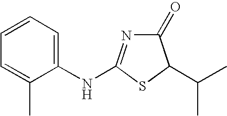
C1(=O)N=C(NC2=CC=CC=C2C)SC1C(C)C
